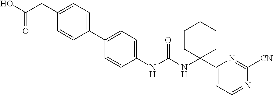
C1(NC(NC2(C3=CC=NC([CN])=N3)CCCCC2)=O)=CC=C(C2=CC=C(CC(O)=O)C=C2)C=C1
